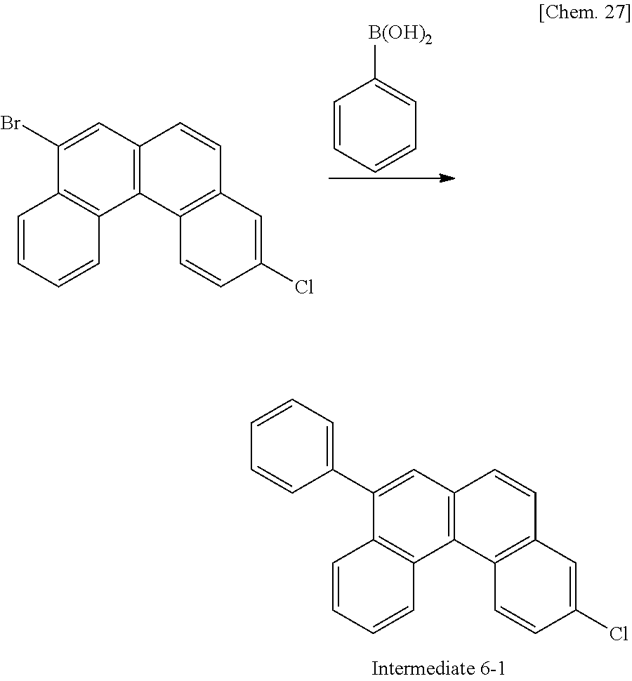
C1(C2=CC=CC=C2)=CC2=C(C3=C1C=CC=C3)C1=C(C=C2)C=C(Cl)C=C1.C1=CC=CC=C1[B(OH)2].C1(Br)=CC2=C(C3=C1C=CC=C3)C1=C(C=C2)C=C(Cl)C=C1
